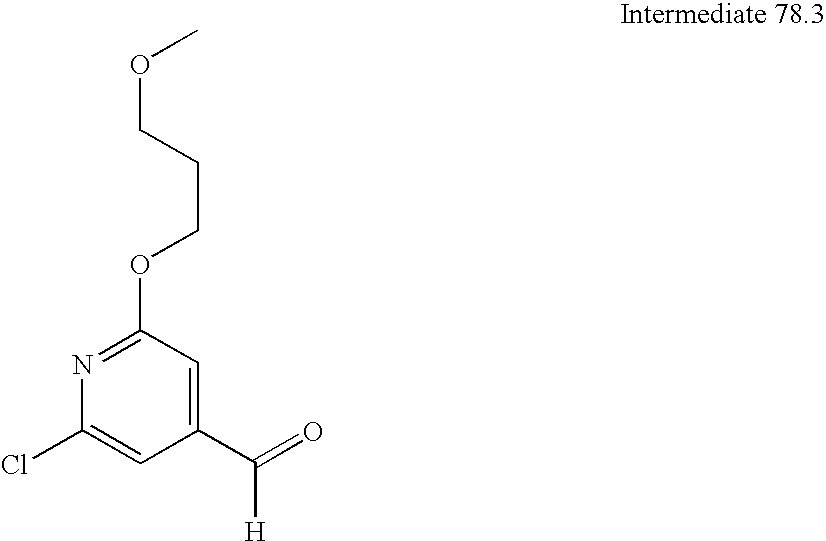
C1(C([H])=O)=CC(OCCCOC)=NC(Cl)=C1
